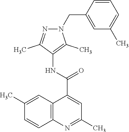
N1=C(C)C(NC(C2=CC(C)=NC3=C2C=C(C)C=C3)=O)=C(C)N1CC1=CC(C)=CC=C1
